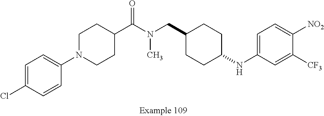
C1=C(Cl)C=CC(N2CCC(C(N(CC3CCC(NC4=CC=C([NO2])C([CF3])=C4)CC3)C)=O)CC2)=C1
